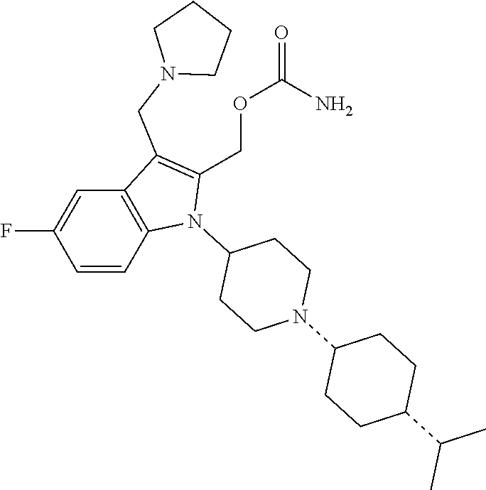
C1(F)=CC2=C(C=C1)N(C1CCN(C3CCC(C(C)C)CC3)CC1)C(COC(=O)N)=C2CN1CCCC1
